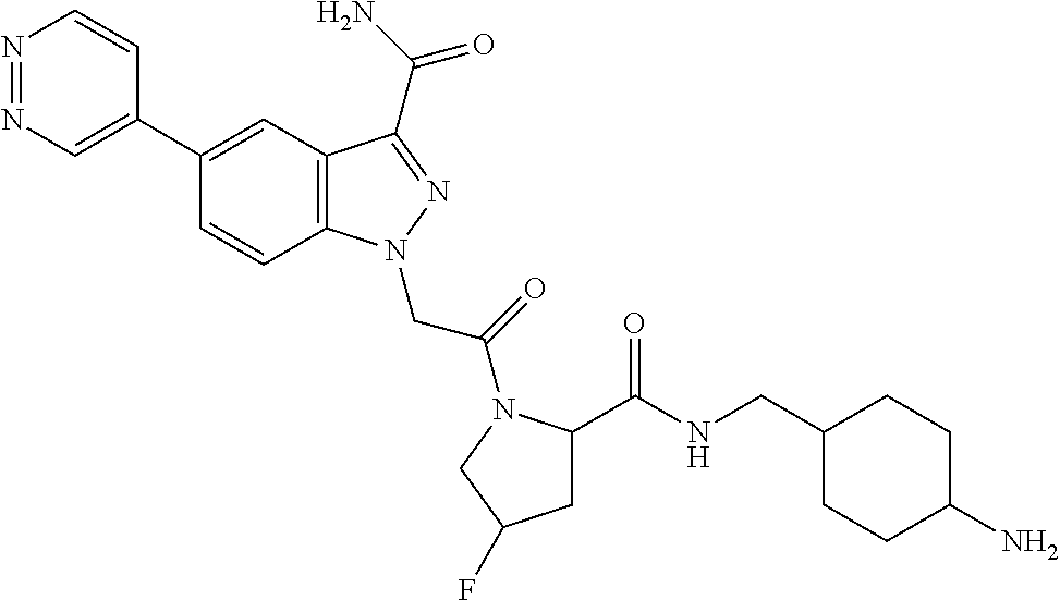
N1=NC=C(C2=CC3=C(C=C2)N(CC(=O)N2C(C(=O)NCC4CCC(N)CC4)CC(F)C2)N=C3C(N)=O)C=C1
